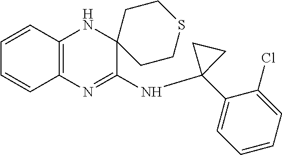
N(C1=NC2=C(NC13CCSCC3)C=CC=C2)C1(C2=CC=CC=C2Cl)CC1
